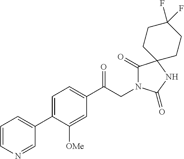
C1(C(CN2C(=O)C3(NC2=O)CCC(F)(F)CC3)=O)=CC=C(C2=CC=CN=C2)C([OMe])=C1
